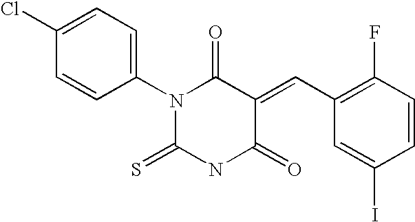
C1=C(Cl)C=CC(N2C(=S)NC(=O)C(=CC3=C(F)C=CC(I)=C3)C2=O)=C1
